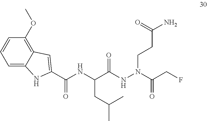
C(C(NN(CCC(N)=O)C(CF)=O)=O)(NC(C1=CC2=C(OC)C=CC=C2N1)=O)CC(C)C
